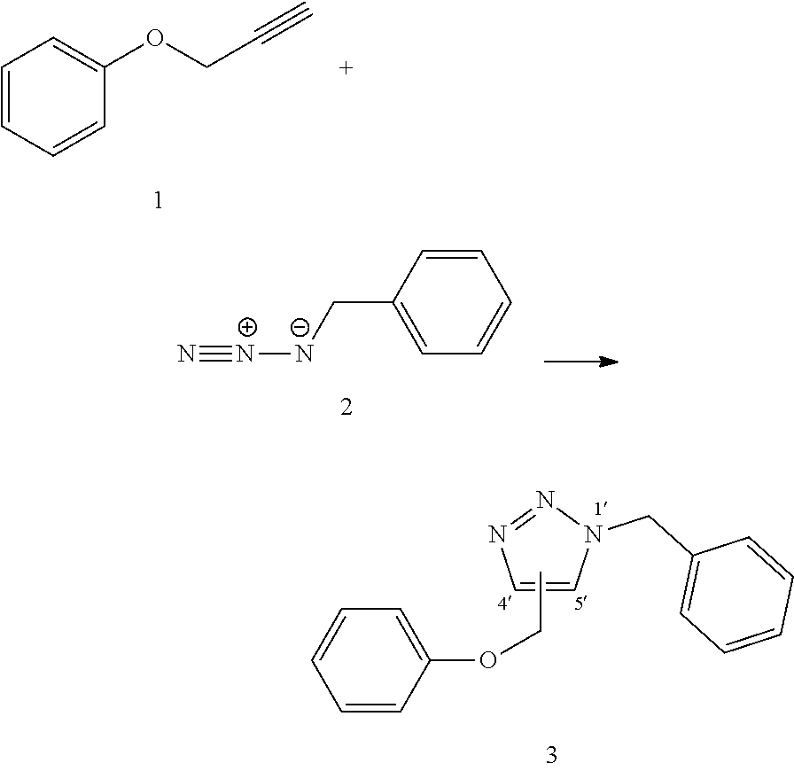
C1=CC=CC(OCC#C)=C1.C1=CC(C[N-][N+]#N)=CC=C1.N1(CC2=CC=CC=C2)N=NC=C1.C1=C(OCC)C=CC=C1
